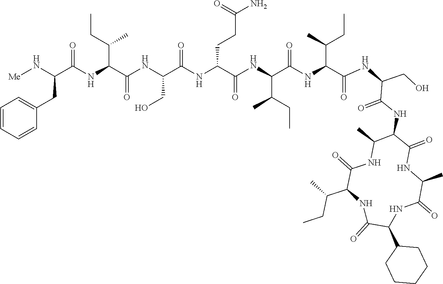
C1=CC=CC(CC(C(NC(C(NC(CO)C(NC(C(NC(C(NC(C(NC(CO)C(NC2C(=O)NC(C)C(=O)NC(C3CCCCC3)C(=O)NC(C(CC)C)C(=O)NC2C)=O)=O)C(C)CC)=O)C(CC)C)=O)CCC(N)=O)=O)=O)C(CC)C)=O)N[Me])=C1
